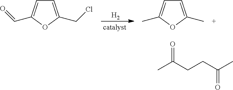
[H2].C1=C(CCl)OC(C=O)=C1.C1=C(C)OC(C)=C1.CC(CCC(C)=O)=O
